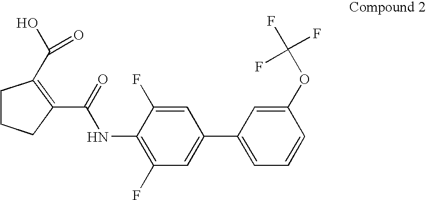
C1=C(C2=CC(F)=C(NC(C3=C(C(O)=O)CCC3)=O)C(F)=C2)C=C(OC(F)(F)F)C=C1
